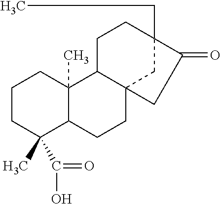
C1CC(C(O)=O)(C)C2C(C)(C1)C1C3(CC2)CC(CC)(CC1)C(=O)C3
